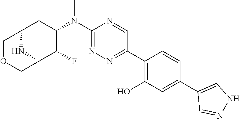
C12CC(N(C3=NN=C(C4=C(O)C=C(C5=CNN=C5)C=C4)C=N3)C)C(F)C(N1)COC2
